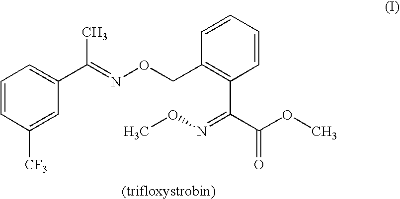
C1=CC([CF3])=CC(C(=NOCC2=C(C(C(OC)=O)=NOC)C=CC=C2)C)=C1
